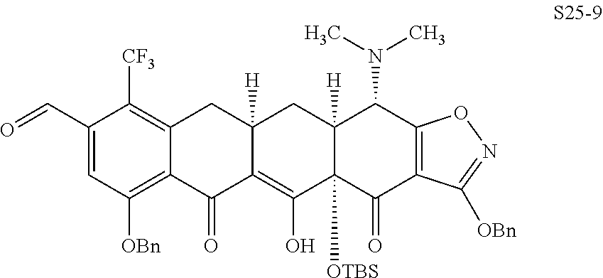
C1=C(C=O)C([CF3])=C2C(=C1[OBn])C(=O)C1=C(O)C3([OTBS])C([H])(CC1([H])C2)C(N(C)C)C1=C(C3=O)C([OBn])=NO1
